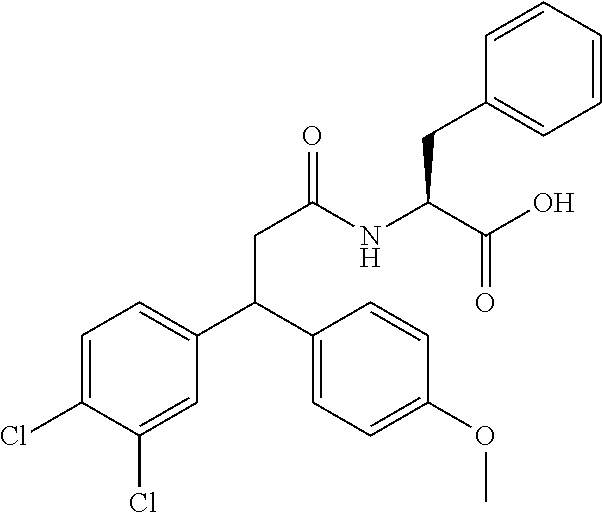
C(C(NC(CC(C1=CC=C(Cl)C(Cl)=C1)C1=CC=C(OC)C=C1)=O)C(O)=O)C1=CC=CC=C1
